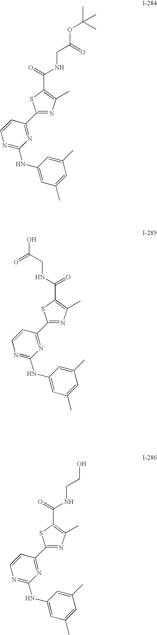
C1(C)=CC(C)=CC(NC2=NC=CC(C3=NC(C)=C(C(=O)NCC(OC(C)(C)C)=O)S3)=N2)=C1.C1(C)=CC(C)=CC(NC2=NC=CC(C3=NC(C)=C(C(NCC(O)=O)=O)S3)=N2)=C1.C1(C)=CC(C)=CC(NC2=NC=CC(C3=NC(C)=C(C(=O)NCCO)S3)=N2)=C1
